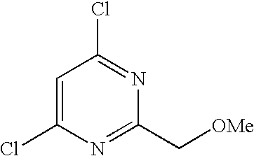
C1=C(Cl)N=C(C[OMe])N=C1Cl
